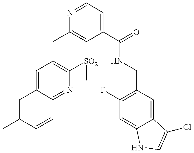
C1=C(C)C=CC2=NC([SO2]C)=C(CC3=CC(C(=O)NCC4=C(F)C=C5C(=C4)C(Cl)=CN5)=CC=N3)C=C12
